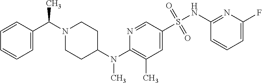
N1(C(C2=CC=CC=C2)C)CCC(N(C2=C(C)C=C(S(NC3=NC(F)=CC=C3)(=O)=O)C=N2)C)CC1
